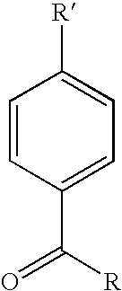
C1=CC(C([R])=O)=CC=C1[R]
